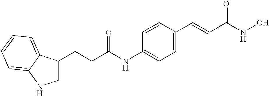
C1C(CCC(NC2=CC=C(C=CC(=O)NO)C=C2)=O)C2=CC=CC=C2N1
